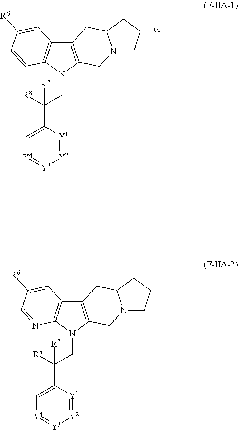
C12=C(N(CC([R8])([R7])C3=C[Y4]=[Y3][Y2]=[Y1]3)C3=C1C=C([R6])C=N3)CN1C(C2)CCC1.C12=C(N(CC([R8])([R7])C3=C[Y4]=[Y3][Y2]=[Y1]3)C3=C1C=C([R6])C=C3)CN1C(C2)CCC1
